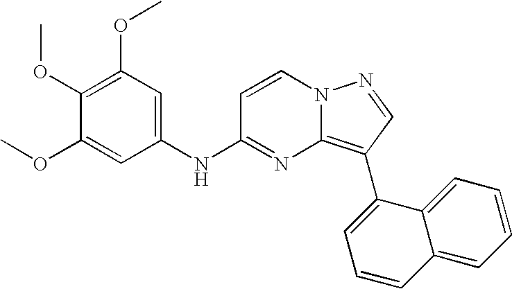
C1(OC)=C(OC)C=C(NC2=NC3=C(C4=CC=CC5=CC=CC=C45)C=NN3C=C2)C=C1OC
